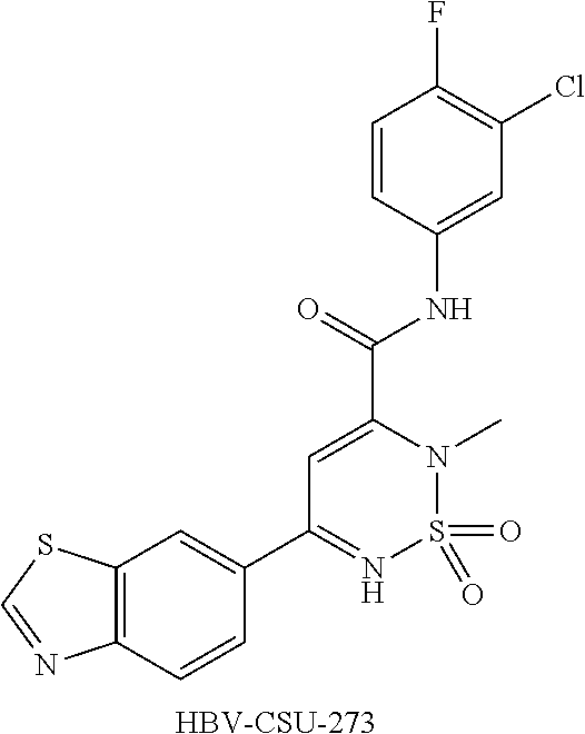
C12=C(C=CC(C3=NS(=O)(=O)N(C)C(C(NC4=CC(Cl)=C(F)C=C4)=O)=C3)=C1)N=CS2.[HBV-CSU-273]
